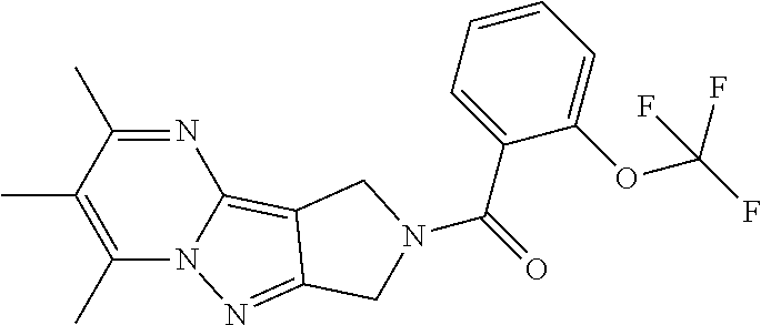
N1=C(C)C(C)=C(C)N2C1=C1C(=N2)CN(C(C2=CC=CC=C2OC(F)(F)F)=O)C1
